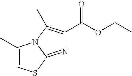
C1(C)=CSC2=NC(C(OCC)=O)=C(C)N12
